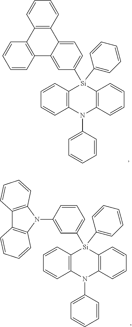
C12=C(C=CC=C1)C1=CC=C([Si]3(C4=CC=CC=C4)C4=C(N(C5=CC=CC=C5)C5=C3C=CC=C5)C=CC=C4)C=C1C1=C2C=CC=C1.C1=CC(N2C3=C(C4=C2C=CC=C4)C=CC=C3)=CC([Si]2(C3=CC=CC=C3)C3=C(N(C4=CC=CC=C4)C4=C2C=CC=C4)C=CC=C3)=C1
